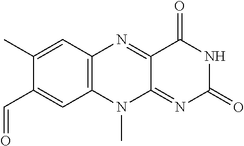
C1(C)=CC2=C(C=C1C=O)N(C)C1=NC(=O)NC(=O)C1=N2
